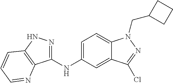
C1(NC2=CC=C3C(=C2)C(Cl)=NN3CC2CCC2)=NNC2=C1N=CC=C2
